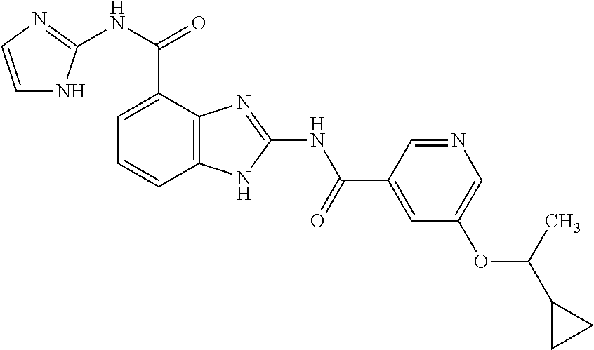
C12=C(C=CC=C1C(NC1=NC=CN1)=O)NC(NC(=O)C1=CC(OC(C3CC3)C)=CN=C1)=N2
